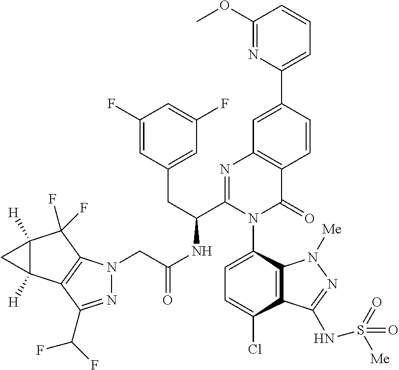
C1(OC)=NC(C2=CC3=C(C=C2)C(=O)N(C2=CC=C(Cl)C4=C2N([Me])N=C4NS(=O)(=O)[Me])C(C(CC2=CC(F)=CC(F)=C2)NC(CN2N=C(C(F)F)C4=C2C(F)(F)C2([H])C4([H])C2)=O)=N3)=CC=C1
